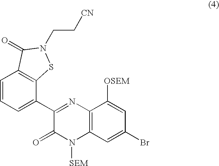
C1=CC=C(C2=NC3=C(N([SEM])C2=O)C=C(Br)C=C3[OSEM])C2=C1C(=O)N(CC[CN])S2
